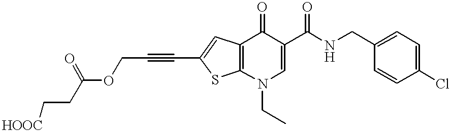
C1(CNC(C2=CN(CC)C3=C(C2=O)C=C(C#CCOC(CC[HOOC])=O)S3)=O)=CC=C(Cl)C=C1
